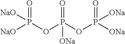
[NaO]P(OP(OP([ONa])(=O)[ONa])(=O)[ONa])(=O)[NaO]
